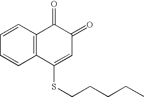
C1=CC=CC2=C1C(=O)C(=O)C=C2SCCCCC
